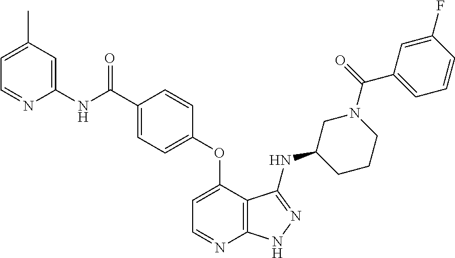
C1=C(C(NC2=CC(C)=CC=N2)=O)C=CC(OC2=CC=NC3=C2C(NC2CCCN(C(=O)C4=CC=CC(F)=C4)C2)=NN3)=C1
